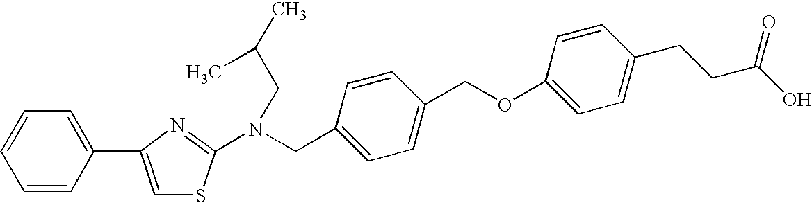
C1=CC(C2=CSC(N(CC3=CC=C(COC4=CC=C(CCC(O)=O)C=C4)C=C3)CC(C)C)=N2)=CC=C1
